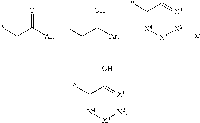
*CC([Ar])=O.*CC([Ar])O.C1(*)=[X4][X3][X2][X1]=C1.C1(*)=[X4][X3][X2][X1]=C1O
